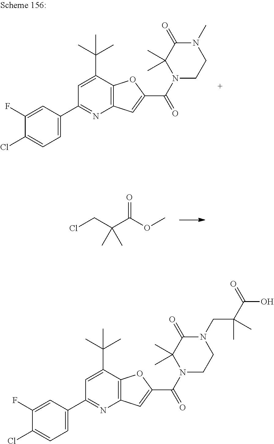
C1(C2=CC=C(Cl)C(F)=C2)=NC2=C(C(C(C)(C)C)=C1)OC(C(N1CCN(C)C(=O)C1(C)C)=O)=C2.ClCC(C(OC)=O)(C)C.C1(C2=CC=C(Cl)C(F)=C2)=NC2=C(C(C(C)(C)C)=C1)OC(C(N1CCN(CC(C(O)=O)(C)C)C(=O)C1(C)C)=O)=C2
